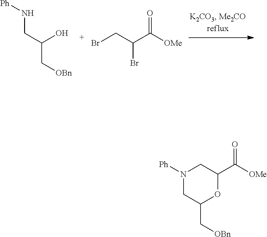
N(CC(C[OBn])O)[Ph].C(C(C([OMe])=O)Br)Br.C1C(C[OBn])OC(C([OMe])=O)CN1[Ph]
